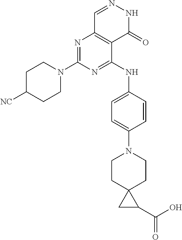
N1=C(N2CCC([NC])CC2)N=C(NC2=CC=C(N3CCC4(CC3)CC4C(O)=O)C=C2)C2=C1C=NNC2=O
